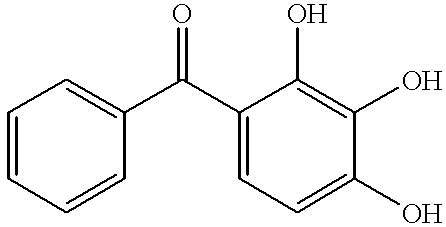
C1=C(O)C(O)=C(O)C(C(C2=CC=CC=C2)=O)=C1
